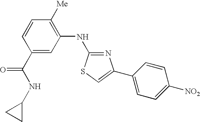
C1(C(NC2CC2)=O)=CC(NC2=NC(C3=CC=C([NO2])C=C3)=CS2)=C([Me])C=C1
